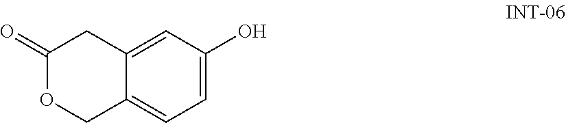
C12=CC(O)=CC=C1COC(=O)C2
